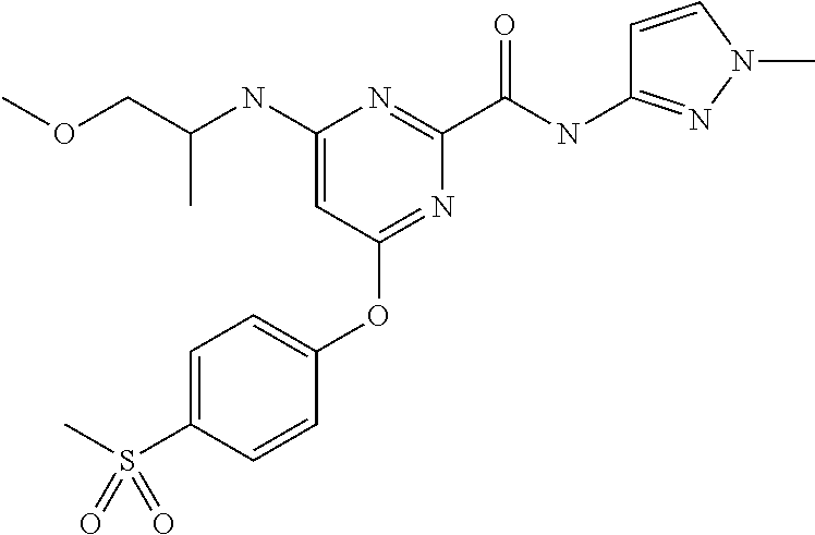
C(C)(COC)NC1=CC(OC2=CC=C(S(C)(=O)=O)C=C2)=NC(C(NC2=NN(C)C=C2)=O)=N1
